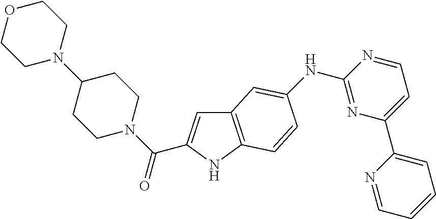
C12=C(NC(C(N3CCC(N4CCOCC4)CC3)=O)=C1)C=CC(NC1=NC(C3=CC=CC=N3)=CC=N1)=C2
